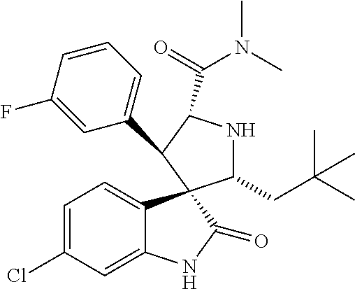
C1(C2C(C(=O)N(C)C)NC(CC(C)(C)C)C23C2=CC=C(Cl)C=C2NC3=O)=CC=CC(F)=C1
